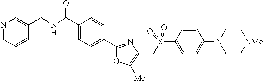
C1(C(NCC2=CN=CC=C2)=O)=CC=C(C2=NC(CS(C3=CC=C(N4CC[NMe]CC4)C=C3)(=O)=O)=C([Me])O2)C=C1
